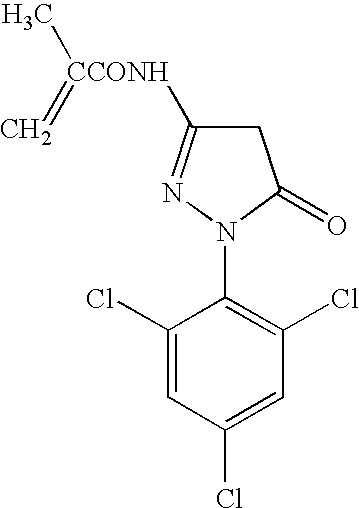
C1C([CCONH](C)=C)=NN(C2=C(Cl)C=C(Cl)C=C2Cl)C1=O
